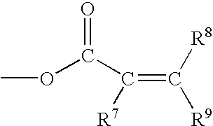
C(=O)(OC)C(=C([R8])[R9])[R7]
